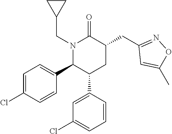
N1(CC2CC2)C(C2=CC=C(Cl)C=C2)C(C2=CC(Cl)=CC=C2)CC(CC2=NOC(C)=C2)C1=O
